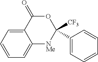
C12=CC=CC=C1[NMe]C([CF3])(C1=CC=CC=C1)OC2=O
